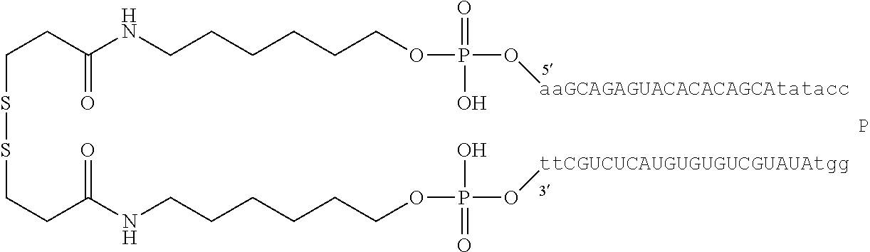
C(CC(NCCCCCCOP(O[aaGCAGAGUACACACAGCAtatacc])(=O)O)=O)SSCCC(NCCCCCCOP(O[ttCGUCUCAUGUGUGUCGUAUAtgg])(=O)O)=O.P
